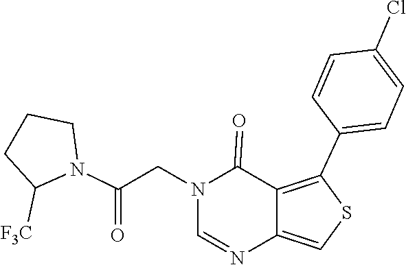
C1=NC2=CSC(C3=CC=C(Cl)C=C3)=C2C(=O)N1CC(N1C([F3C])CCC1)=O
